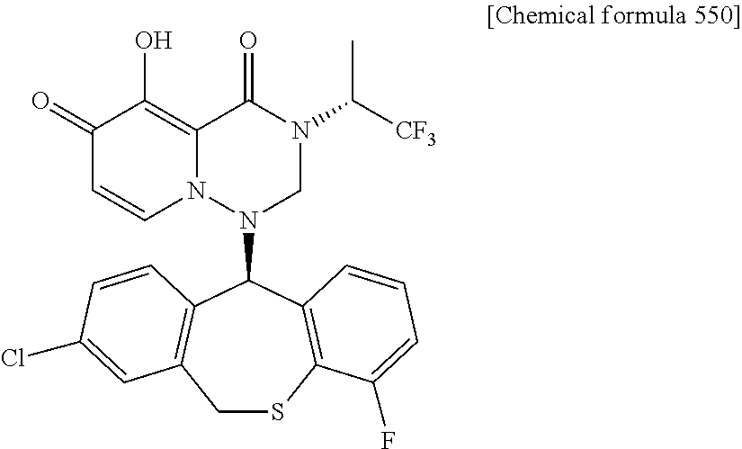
C12=C(O)C(=O)C=CN1N(C1C3=C(SCC4=C1C=CC(Cl)=C4)C(F)=CC=C3)CN(C([CF3])C)C2=O
